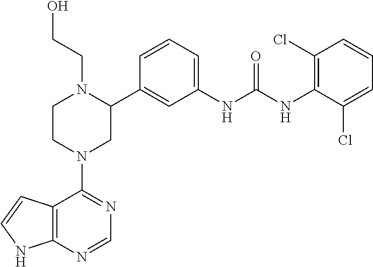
C12=C(N=CN=C1N1CC(C3=CC(NC(NC4=C(Cl)C=CC=C4Cl)=O)=CC=C3)N(CCO)CC1)NC=C2
